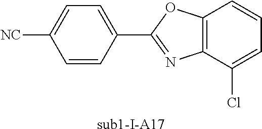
C12=C(C(Cl)=CC=C1)N=C(C1=CC=C([NC])C=C1)O2.[sub1-I-A17]
